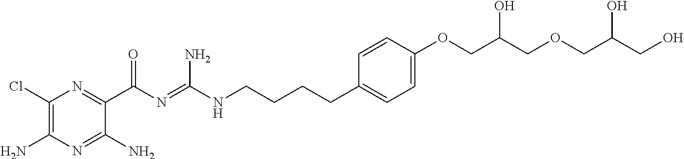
C1(Cl)=C(N)N=C(N)C(C(N=C(NCCCCC2=CC=C(OCC(COCC(CO)O)O)C=C2)N)=O)=N1
